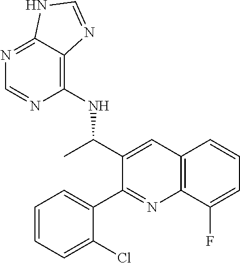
C1(NC(C2=CC3=C(N=C2C2=CC=CC=C2Cl)C(F)=CC=C3)C)=C2C(=NC=N1)NC=N2
